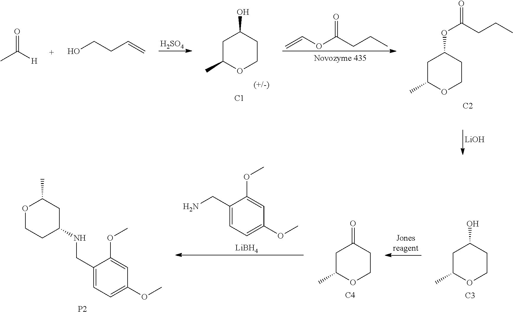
C1(CN)=CC=C(OC)C=C1OC.[LiBH4].C1(CNC2CC(C)OCC2)=CC=C(OC)C=C1OC.[P2].C1C(C)OCCC1O.[C3].C1C(C)OCCC1=O.[C4].[H2SO4].C1C(C)OCCC1O.[C1].C=COC(CCC)=O.C1C(C)OCCC1OC(CCC)=O.[C2].CC([H])=O.OCCC=C.[LiOH]
